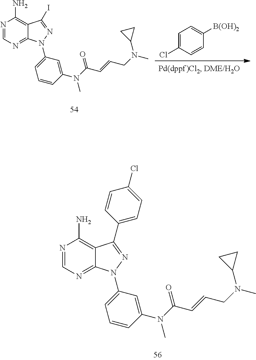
C1=C(Cl)C=CC([B(OH)2])=C1.N1=CN=C2C(=C1N)C(I)=NN2C1=CC=CC(N(C)C(C=CCN(C)C2CC2)=O)=C1.N1=CN=C2C(=C1N)C(C1=CC=C(Cl)C=C1)=NN2C1=CC=CC(N(C)C(C=CCN(C)C2CC2)=O)=C1
